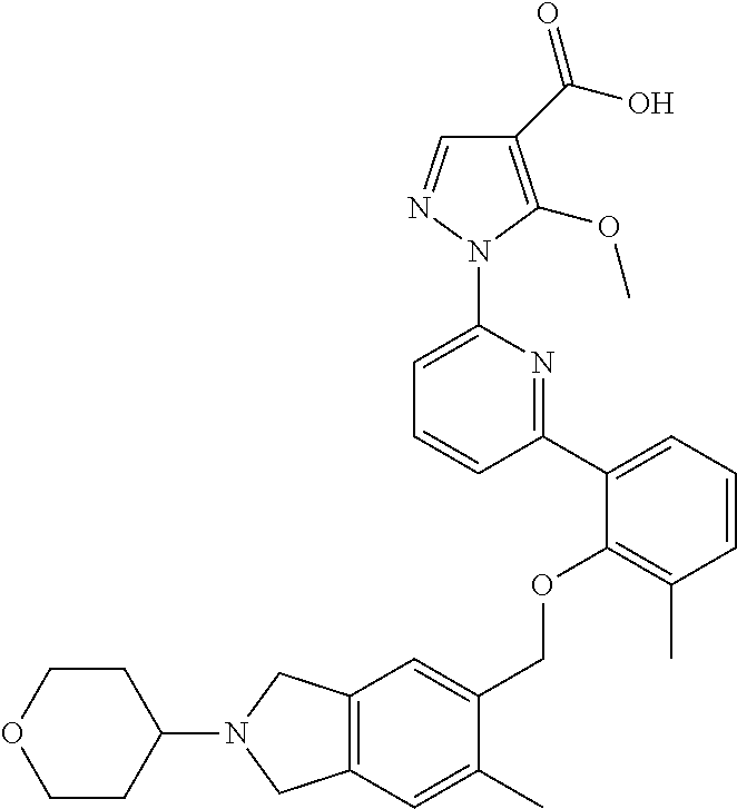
C1(C(O)=O)=C(OC)N(C2=CC=CC(C3=CC=CC(C)=C3OCC3=CC4=C(C=C3C)CN(C3CCOCC3)C4)=N2)N=C1
